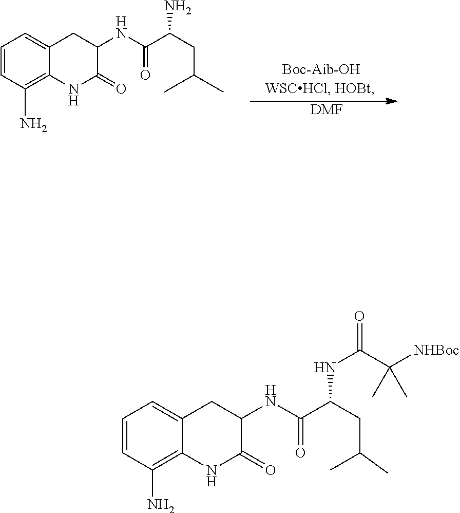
C1=CC(N)=C2C(=C1)CC(NC(=O)C(CC(C)C)N)C(=O)N2.[DMF].C1=CC(N)=C2C(=C1)CC(NC(=O)C(CC(C)C)NC(C([NHBoc])(C)C)=O)C(=O)N2
